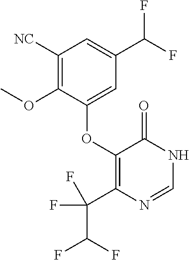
C1(OC2=CC(C(F)F)=CC([NC])=C2OC)=C(C(C(F)F)(F)F)N=CNC1=O
